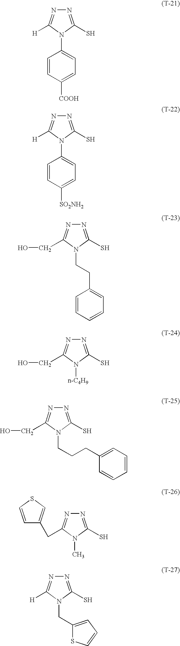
N1=C(S)N(C2=CC=C([COOH])C=C2)C([H])=N1.N1=C(S)N(C2=CC=C([SO2NH2])C=C2)C([H])=N1.N1=C(S)N(CCC2=CC=CC=C2)C(CO)=N1.N1=C(S)N([n-C4H9])C(CO)=N1.N1=C(S)N(CCCC2=CC=CC=C2)C(CO)=N1.C1=CSC=C1CC1=NN=C(S)N1C.N1=C(S)N(CC2=CC=CS2)C([H])=N1
